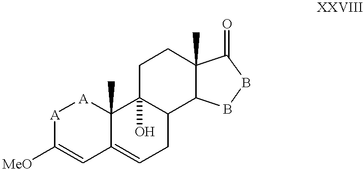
[A]1C([MeO])=CC2=CCC3C(O)(C2(C)[A]1)CCC1(C)C3BBC1=O
